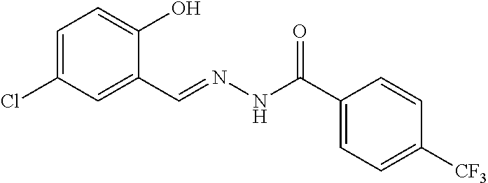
C1=C(Cl)C=C(C=NNC(C2=CC=C([CF3])C=C2)=O)C(O)=C1
